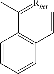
C1=CC=CC(C=C)=C1C(=[Rhet])C
